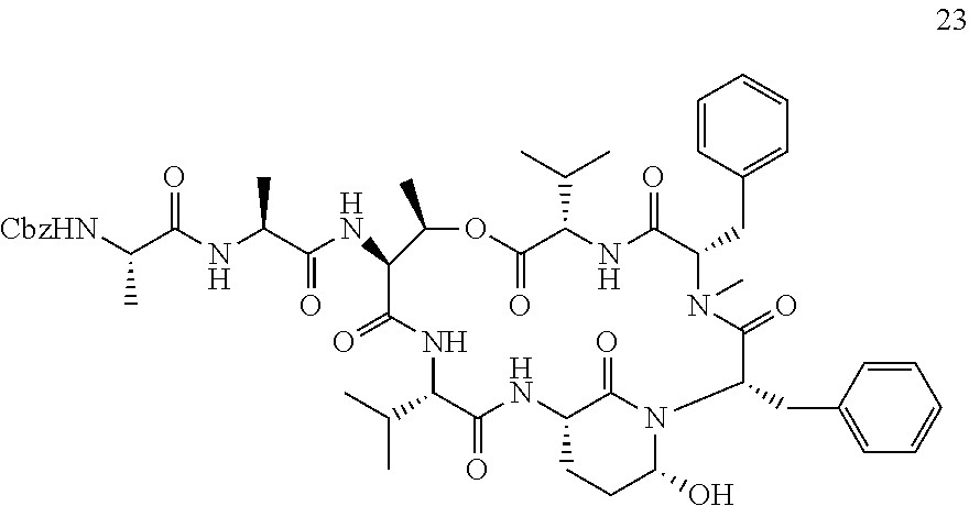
C1=CC(CC2N(C)C(=O)C(CC3=CC=CC=C3)N3C(O)CCC(NC(=O)C(C(C)C)NC(=O)C(NC(C(NC(C([CbzHN])C)=O)C)=O)C(C)OC(=O)C(C(C)C)NC2=O)C3=O)=CC=C1
